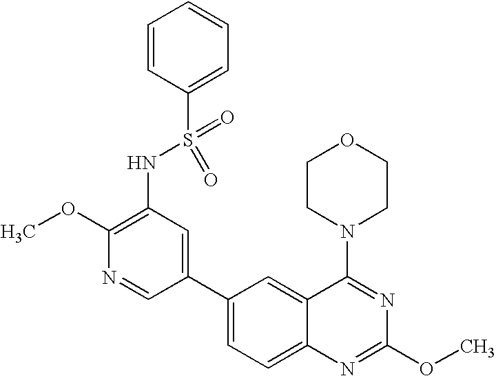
C1(OC)=C(NS(C2=CC=CC=C2)(=O)=O)C=C(C2=CC=C3C(=C2)C(N2CCOCC2)=NC(OC)=N3)C=N1
